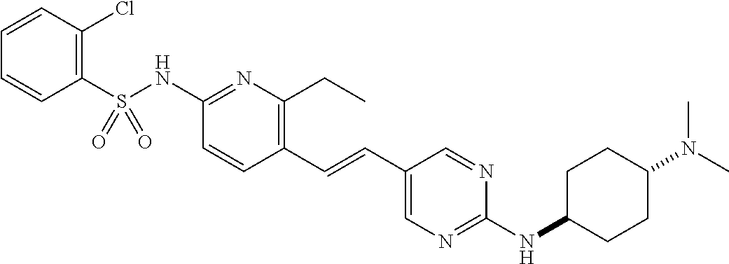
C1(S(NC2=NC(CC)=C(C=CC3=CN=C(NC4CCC(N(C)C)CC4)N=C3)C=C2)(=O)=O)=C(Cl)C=CC=C1
